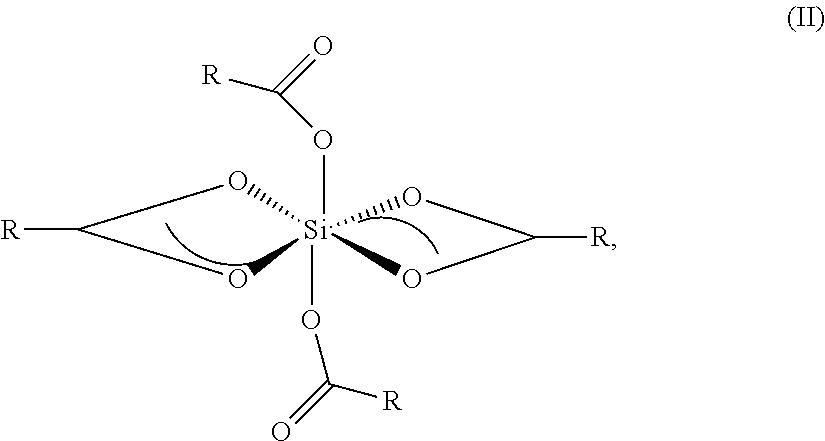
[Si]12(OC(=O)[R])(OC([R])=O)(OC([R])O1)OC([R])O2
